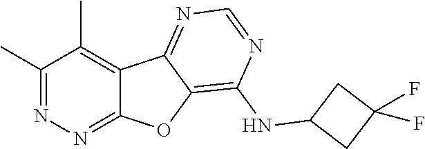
C1(C)=NN=C2C(=C1C)C1=NC=NC(NC3CC(F)(F)C3)=C1O2
